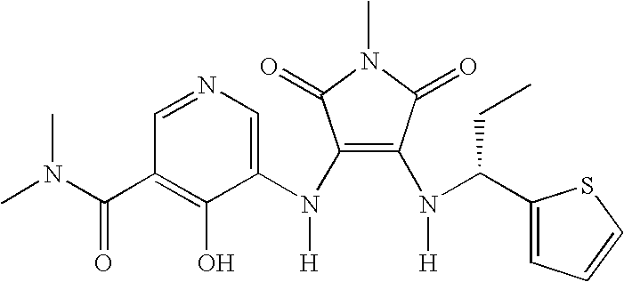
C1(N(C2=CN=CC(C(N(C)C)=O)=C2O)[H])=C(N(C(C2=CC=CS2)CC)[H])C(=O)N(C)C1=O
